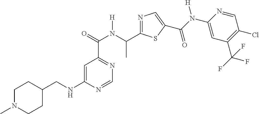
C1=C(NCC2CCN(C)CC2)N=CN=C1C(N(C(C1=NC=C(C(=O)N(C2=CC(C(F)(F)F)=C(Cl)C=N2)[H])S1)C)[H])=O
